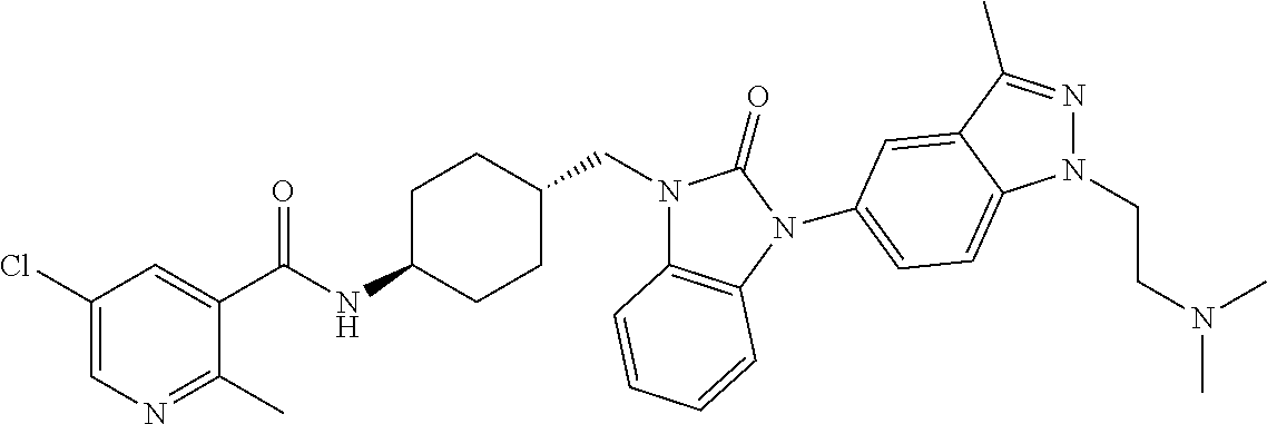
C1(Cl)=CN=C(C)C(C(NC2CCC(CN3C4=C(N(C5=CC=C6N(CCN(C)C)N=C(C)C6=C5)C3=O)C=CC=C4)CC2)=O)=C1
